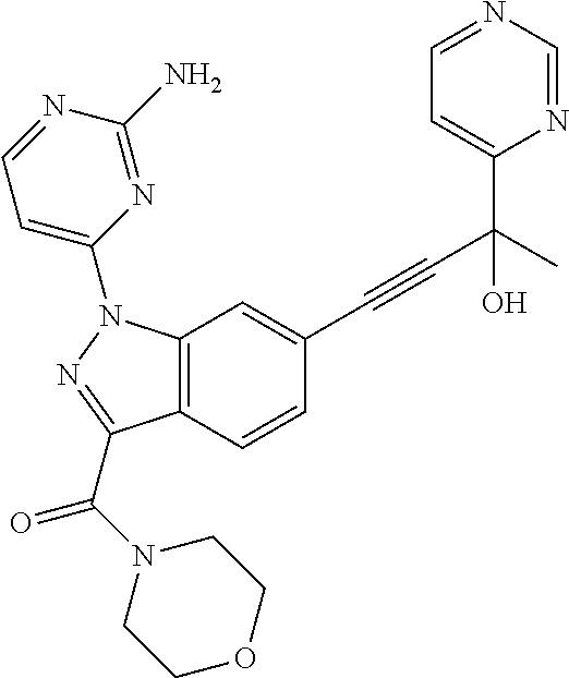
C12=C(C=CC(C#CC(C3=CC=NC=N3)(O)C)=C1)C(C(N1CCOCC1)=O)=NN2C1=CC=NC(N)=N1
